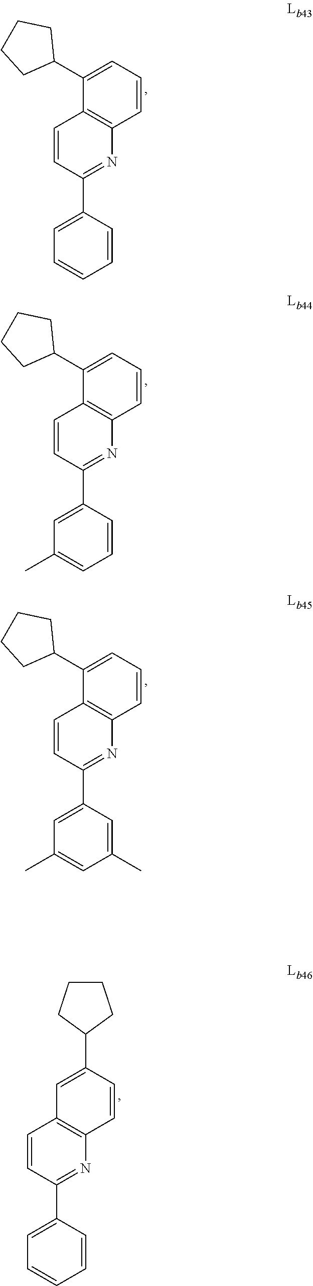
C1=CC(C2=CC=CC=C2)=NC2=C1C(C1CCCC1)=CC=C2.C1=CC(C2=CC(C)=CC=C2)=NC2=C1C(C1CCCC1)=CC=C2.C1=CC(C2=CC(C)=CC(C)=C2)=NC2=C1C(C1CCCC1)=CC=C2.C1=CC(C2=CC=CC=C2)=NC2=C1C=C(C1CCCC1)C=C2
